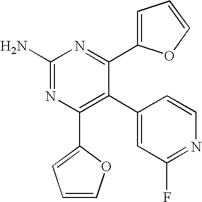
C1(C2=C(C3=CC=CO3)N=C(N)N=C2C2=CC=CO2)=CC(F)=NC=C1
